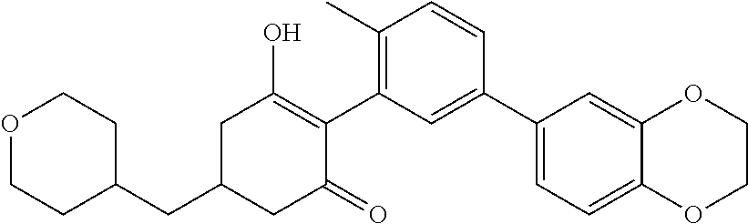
C1(CC2CC(=O)C(C3=C(C)C=CC(C4=CC=C5C(=C4)OCCO5)=C3)=C(O)C2)CCOCC1
